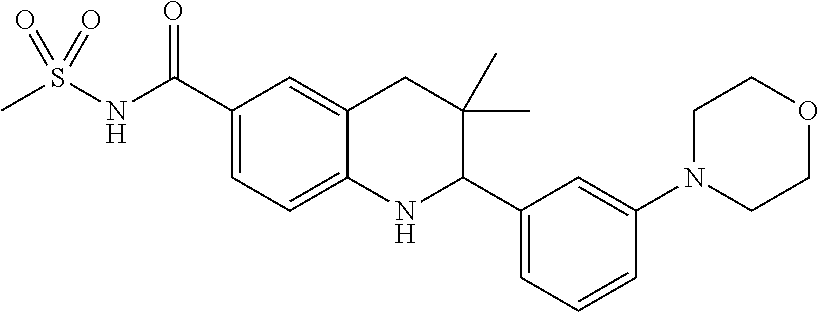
C1(C(NS(C)(=O)=O)=O)=CC=C2C(=C1)CC(C)(C)C(C1=CC=CC(N3CCOCC3)=C1)N2
